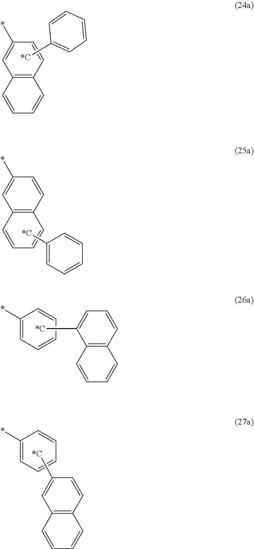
C12=C(C=CC(*)=C1)C=CC=C2.C1=CC=CC([*C])=C1.C12=C(C=CC(*)=C1)C=CC=C2.C1([*C])=CC=CC=C1.C12=C(C=CC=C1[*C])C=CC=C2.C1(*)=CC=CC=C1.C1(*)=CC=CC=C1.C12=C(C=CC([*C])=C1)C=CC=C2
